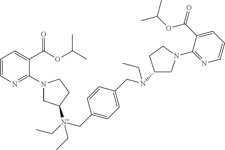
C1=CN=C(N2CC([N+](CC3=CC=C(CN(C4CN(C5=NC=CC=C5C(OC(C)C)=O)CC4)CC)C=C3)(CC)CC)CC2)C(C(OC(C)C)=O)=C1
